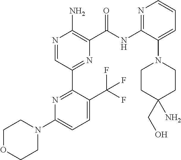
N1=CC(C2=NC(N3CCOCC3)=CC=C2C(F)(F)F)=NC(C(NC2=NC=CC=C2N2CCC(CO)(N)CC2)=O)=C1N
